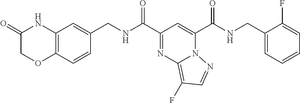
C(C1=NC2=C(F)C=NN2C(C(NCC2=CC=CC=C2F)=O)=C1)(=O)NCC1=CC2=C(C=C1)OCC(=O)N2
